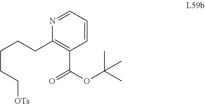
C(CC[OTs])CCC1=C(C(=O)OC(C)(C)C)C=CC=N1
